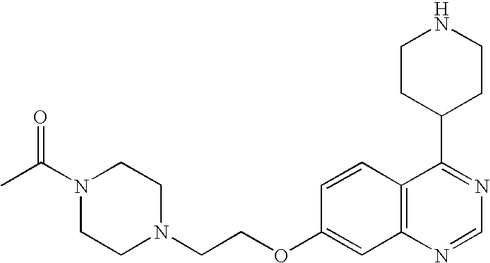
C12=C(N=CN=C1C1CCNCC1)C=C(OCCN1CCN(C(C)=O)CC1)C=C2
